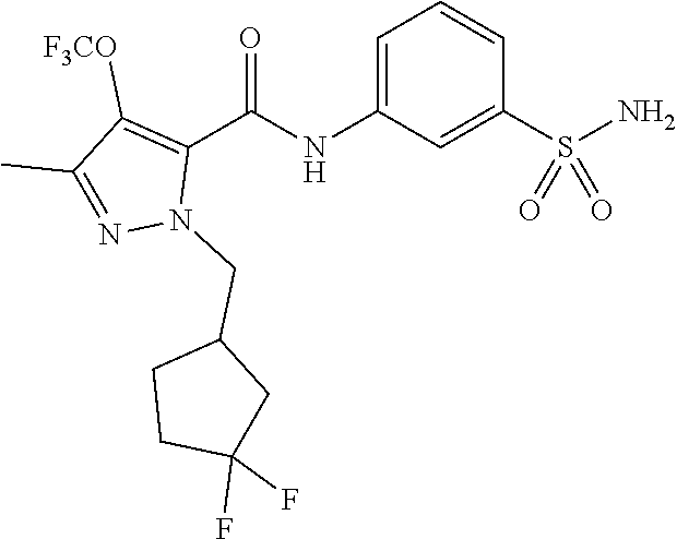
C1=C(NC(C2=C([F3CO])C(C)=NN2CC2CCC(F)(F)C2)=O)C=C(S(N)(=O)=O)C=C1
